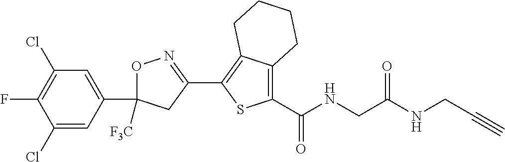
O1C(C2=CC(Cl)=C(F)C(Cl)=C2)([F3C])CC(C2=C3C(=C(C(=O)NCC(NCC#C)=O)S2)CCCC3)=N1
